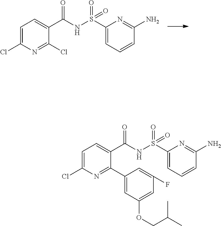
S(NC(C1=CC=C(Cl)N=C1Cl)=O)(C1=CC=CC(N)=N1)(=O)=O.S(NC(C1=CC=C(Cl)N=C1C1=CC(OCC(C)C)=CC(F)=C1)=O)(C1=CC=CC(N)=N1)(=O)=O
